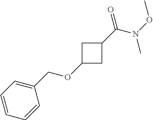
C1=CC(COC2CC(C(N(OC)C)=O)C2)=CC=C1
